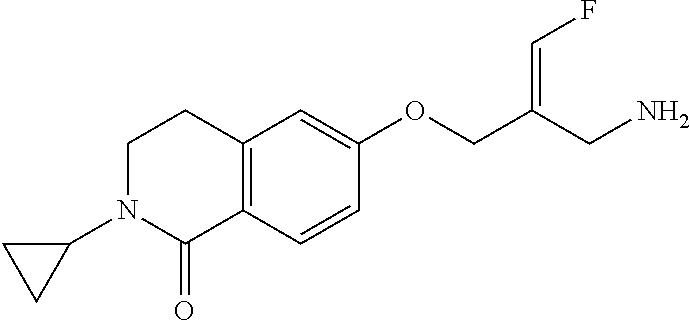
C1N(C2CC2)C(=O)C2=C(C1)C=C(OCC(CN)=CF)C=C2
